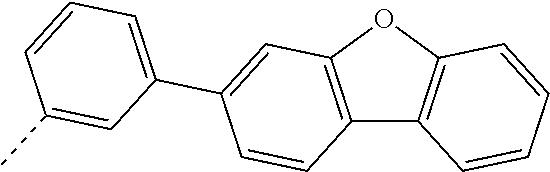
C12=C(OC3=C1C=CC=C3)C=C(C1=CC=CC(C)=C1)C=C2
